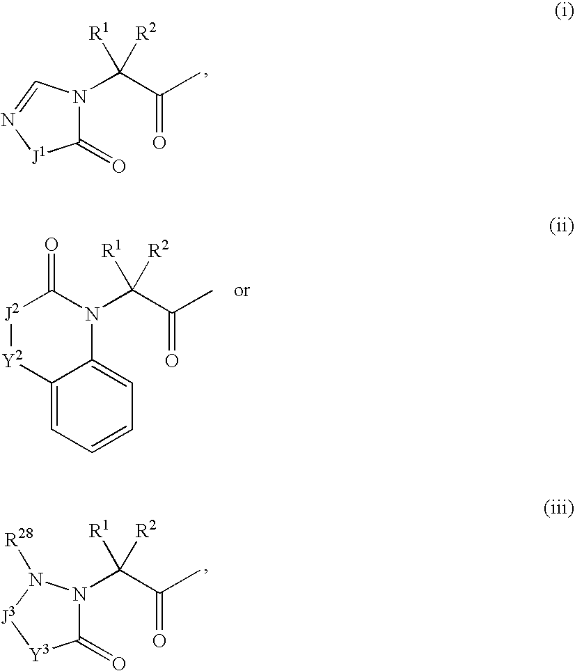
N1(C(C(=O)C)([R1])[R2])C(=O)[J1]N=C1.[J2]1[Y2]C2=CC=CC=C2N(C(C(=O)C)([R2])[R1])C1=O.N1(C(C(=O)C)([R1])[R2])C(=O)[Y3][J3]N1[R28]
